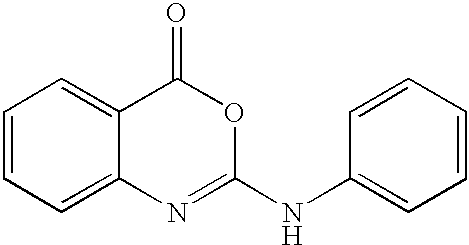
C1=CC=C2C(=C1)C(=O)OC(NC1=CC=CC=C1)=N2
